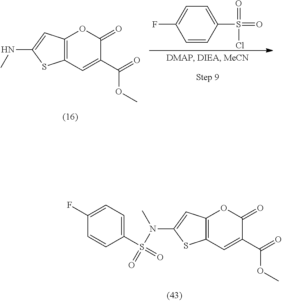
C1=CC(S(=O)(=O)Cl)=CC=C1F.C12=C(C=C(C(=O)OC)C(=O)O1)SC(NC)=C2.C12=C(C=C(C(=O)OC)C(=O)O1)SC(N(S(=O)(C1=CC=C(F)C=C1)=O)C)=C2
